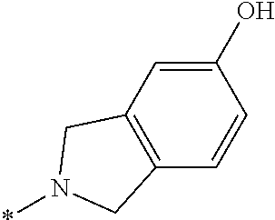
C1(O)=CC2=C(C=C1)CN(*)C2
